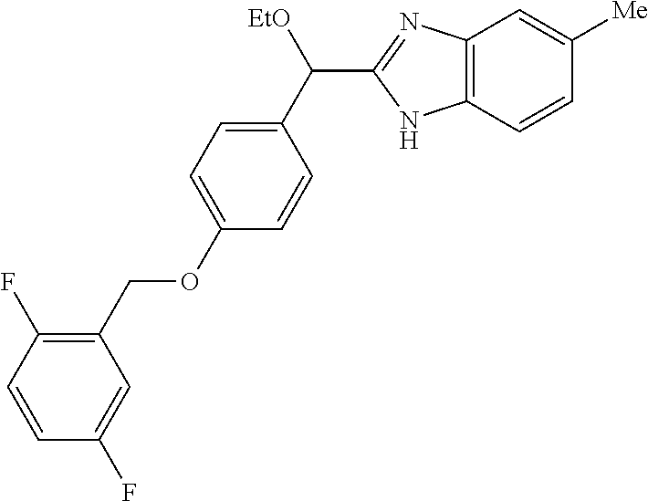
C1(C([EtO])C2=NC3=C(N2)C=CC([Me])=C3)=CC=C(OCC2=C(F)C=CC(F)=C2)C=C1
